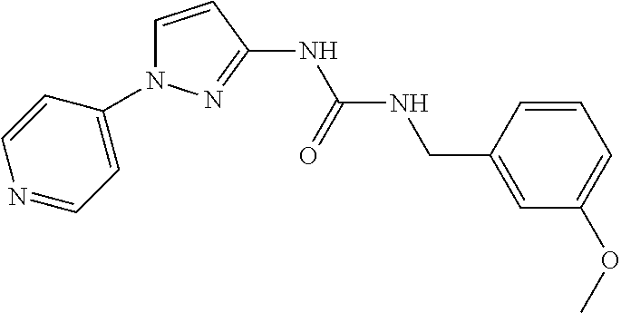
C1=CC(NC(NCC2=CC(OC)=CC=C2)=O)=NN1C1=CC=NC=C1
